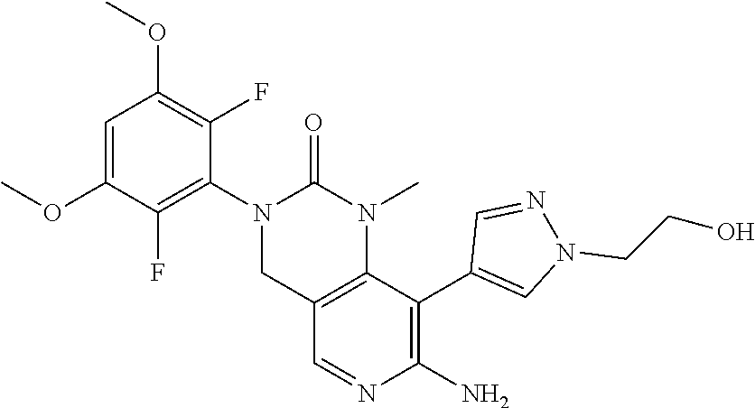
C1(OC)=C(F)C(N2CC3=C(N(C)C2=O)C(C2=CN(CCO)N=C2)=C(N)N=C3)=C(F)C(OC)=C1
